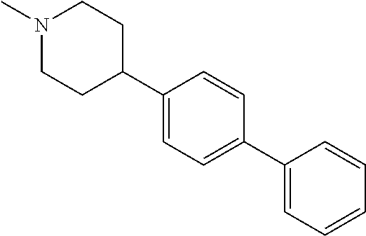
N1(C)CCC(C2=CC=C(C3=CC=CC=C3)C=C2)CC1
